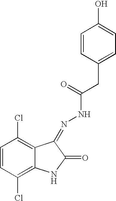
C1=CC(Cl)=C2C(=C1Cl)C(=NNC(=O)CC1=CC=C(O)C=C1)C(=O)N2
